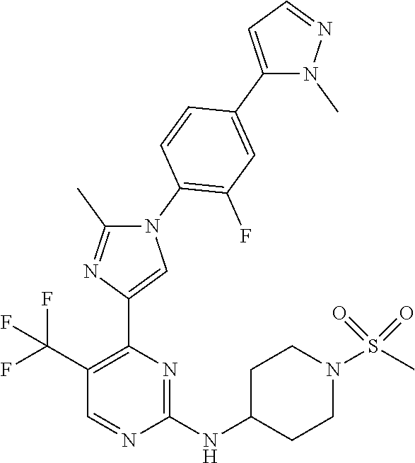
C1(NC2CCN(S(C)(=O)=O)CC2)=NC(C2=CN(C3=C(F)C=C(C4=CC=NN4C)C=C3)C(C)=N2)=C(C(F)(F)F)C=N1
